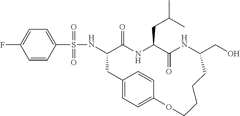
C1=CC(S(=O)(NC2C(=O)NC(CC(C)C)C(=O)NC(CO)CCCCOC3=CC=C(C2)C=C3)=O)=CC=C1F
